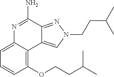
C1(OCCC(C)C)=C2C(=CC=C1)N=C(N)C1=NN(CCC(C)C)C=C21
